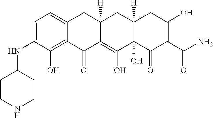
C1=C(NC2CCNCC2)C(O)=C2C(=C1)CC1([H])C(=C(O)C3(O)C([H])(C1)CC(O)=C(C(N)=O)C3=O)C2=O
